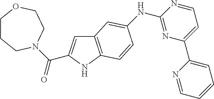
C12=C(NC(C(=O)N3CCCOCC3)=C1)C=CC(NC1=NC(C3=CC=CC=N3)=CC=N1)=C2
